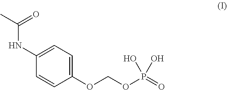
C1(OCOP(O)(O)=O)=CC=C(NC(C)=O)C=C1
